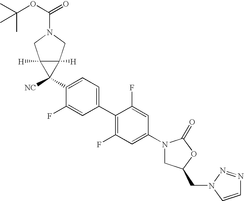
C1(N2CC(CN3C=CN=N3)OC2=O)=CC(F)=C(C2=CC=C(C3([NC])C4([H])C3([H])CN(C(OC(C)(C)C)=O)C4)C(F)=C2)C(F)=C1
